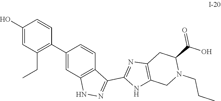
C1(O)=CC(CC)=C(C2=CC3=C(C=C2)C(C2=NC4=C(N2)CN(CCC)C(C(O)=O)C4)=NN3)C=C1
